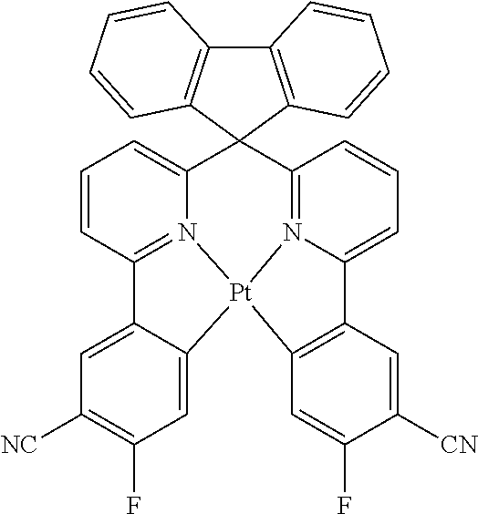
C1=CC2=N3C(=C1)C1(C4=N5C(=CC=C4)C4=C(C=C(F)C([CN])=C4)[Pt]35C3=CC(F)=C([NC])C=C23)C2=C(C3=C1C=CC=C3)C=CC=C2
